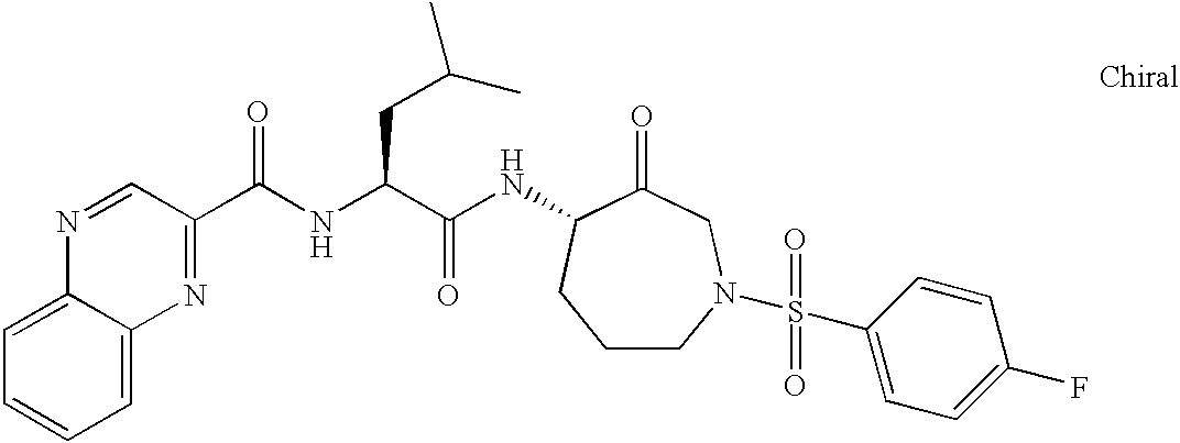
C12=CC=CC=C1N=C(C(NC(C(NC1C(=O)CN(S(C3=CC=C(F)C=C3)(=O)=O)CCC1)=O)CC(C)C)=O)C=N2
